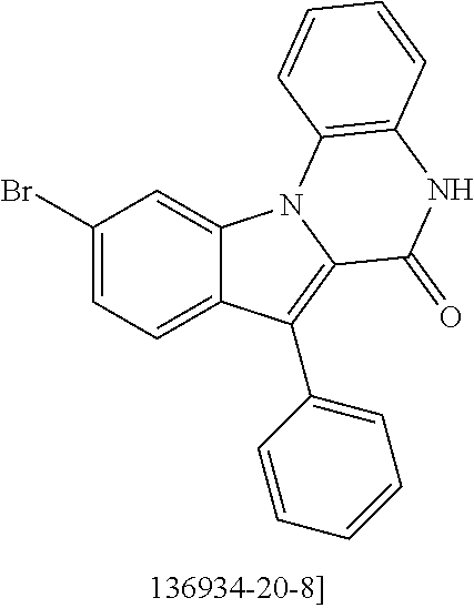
C1(Br)=CC=C2C(=C1)N1C(=C2C2=CC=CC=C2)C(=O)NC2=C1C=CC=C2
